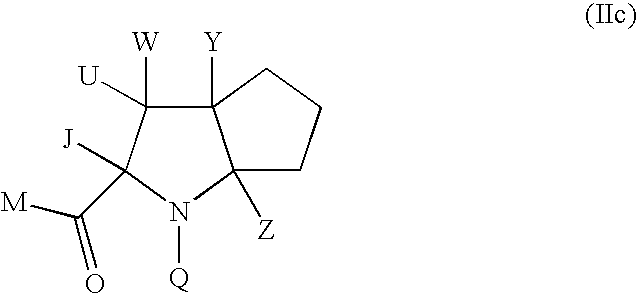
C12([Y])C([W])([U])C([J])(C([M])=O)N([Q])C1([Z])CCC2
